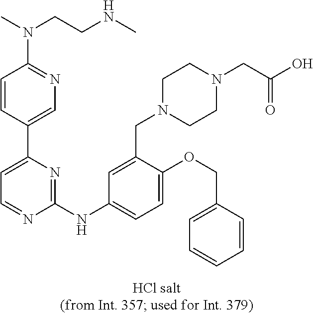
C1=C(C2=CC=NC(NC3=CC=C(OCC4=CC=CC=C4)C(CN4CCN(CC(O)=O)CC4)=C3)=N2)C=CC(N(C)CCNC)=N1
